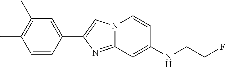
C1(C2=CN3C(=N2)C=C(NCCF)C=C3)=CC(C)=C(C)C=C1
